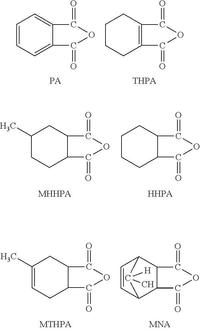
C1=CC=C2C(=C1)C(=O)OC2=O.C1CCC2=C(C1)C(=O)OC2=O.[THPA].C1(C)CCC2C(C1)C(=O)OC2=O.[MHHPA].C1CCC2C(C1)C(=O)OC2=O.[HHPA].C1(C)=CCC2C(C1)C(=O)OC2=O.[MTHPA].C1=CC2C3C(C1C2([H])C)C(=O)OC3=O
